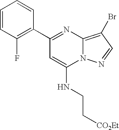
C1(C2=NC3=C(Br)C=NN3C(NCC[CO2Et])=C2)=C(F)C=CC=C1
